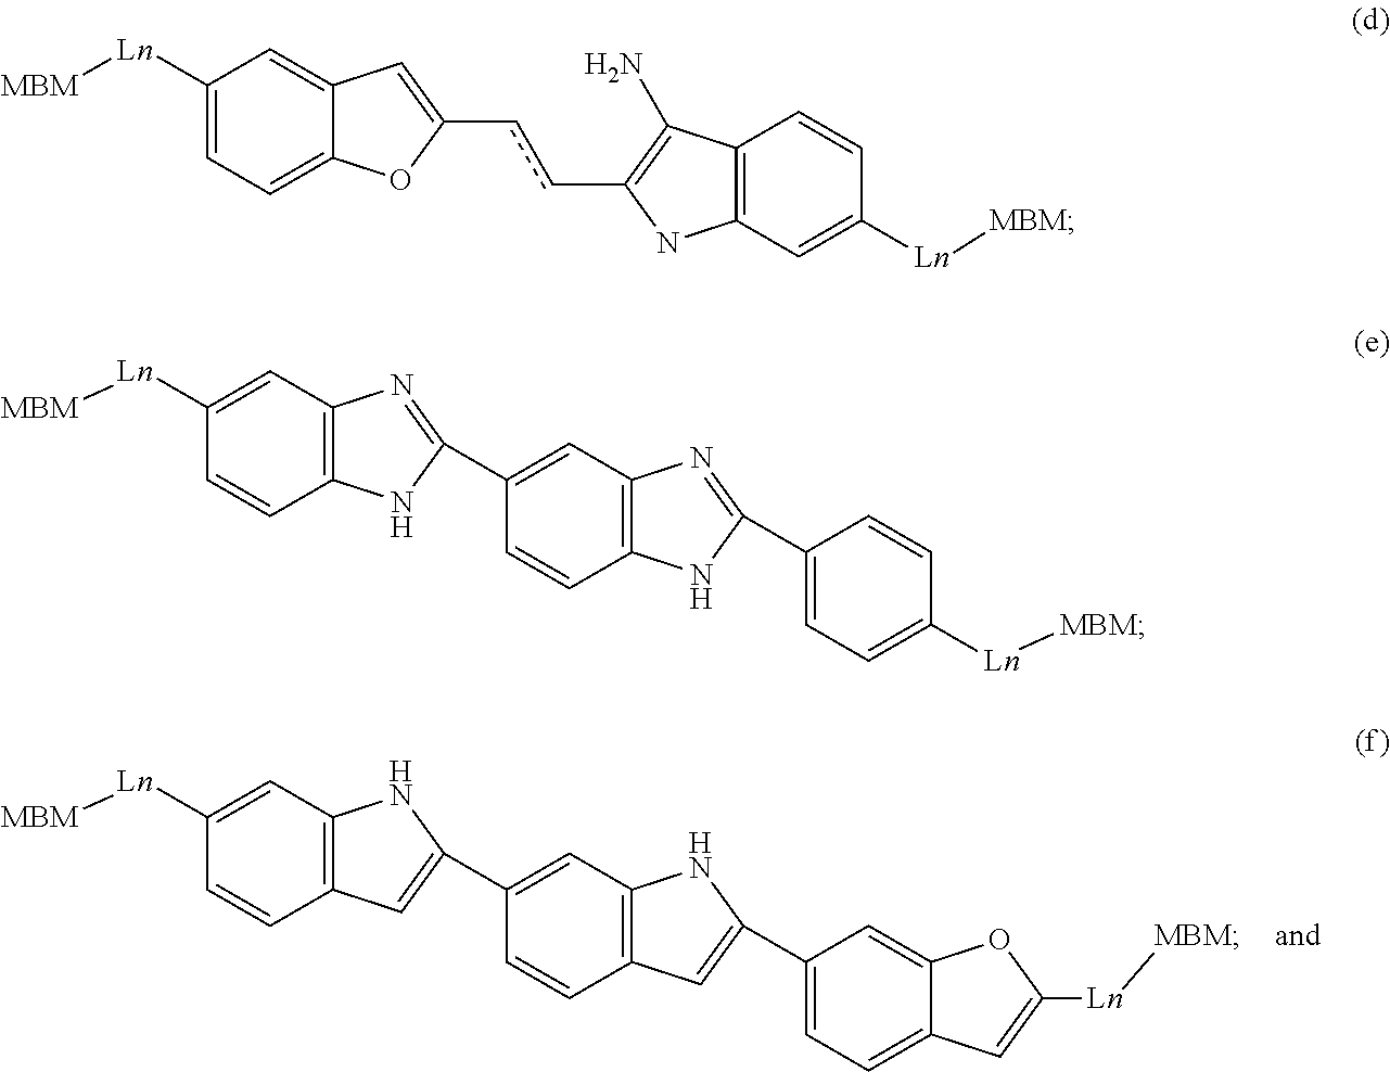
C1([Ln][MBM])=CC2=C(C=C1)C=C(C1=CC3=C(C=C1)C=C(C1=CC=C4C(=C1)OC([Ln][MBM])=C4)N3)N2.C1([Ln][MBM])=CC=C2C(=C1)C=C(ccC1=C(N)C3=C(C=C([Ln][MBM])C=C3)N1)O2.C1([Ln][MBM])=CC2=C(C=C1)NC(C1=CC3=C(C=C1)NC(C1=CC=C([Ln][MBM])C=C1)=N3)=N2
